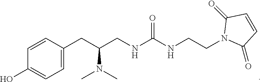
C1=CC(CC(CNC(NCCN2C(=O)C=CC2=O)=O)N(C)C)=CC=C1O
